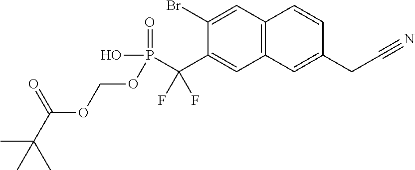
C1(Br)=CC2=C(C=C1C(P(OCOC(C(C)(C)C)=O)(=O)O)(F)F)C=C(CC#N)C=C2
